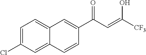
C1=C(Cl)C=C2C(=C1)C=C(C(C=C([CF3])O)=O)C=C2
